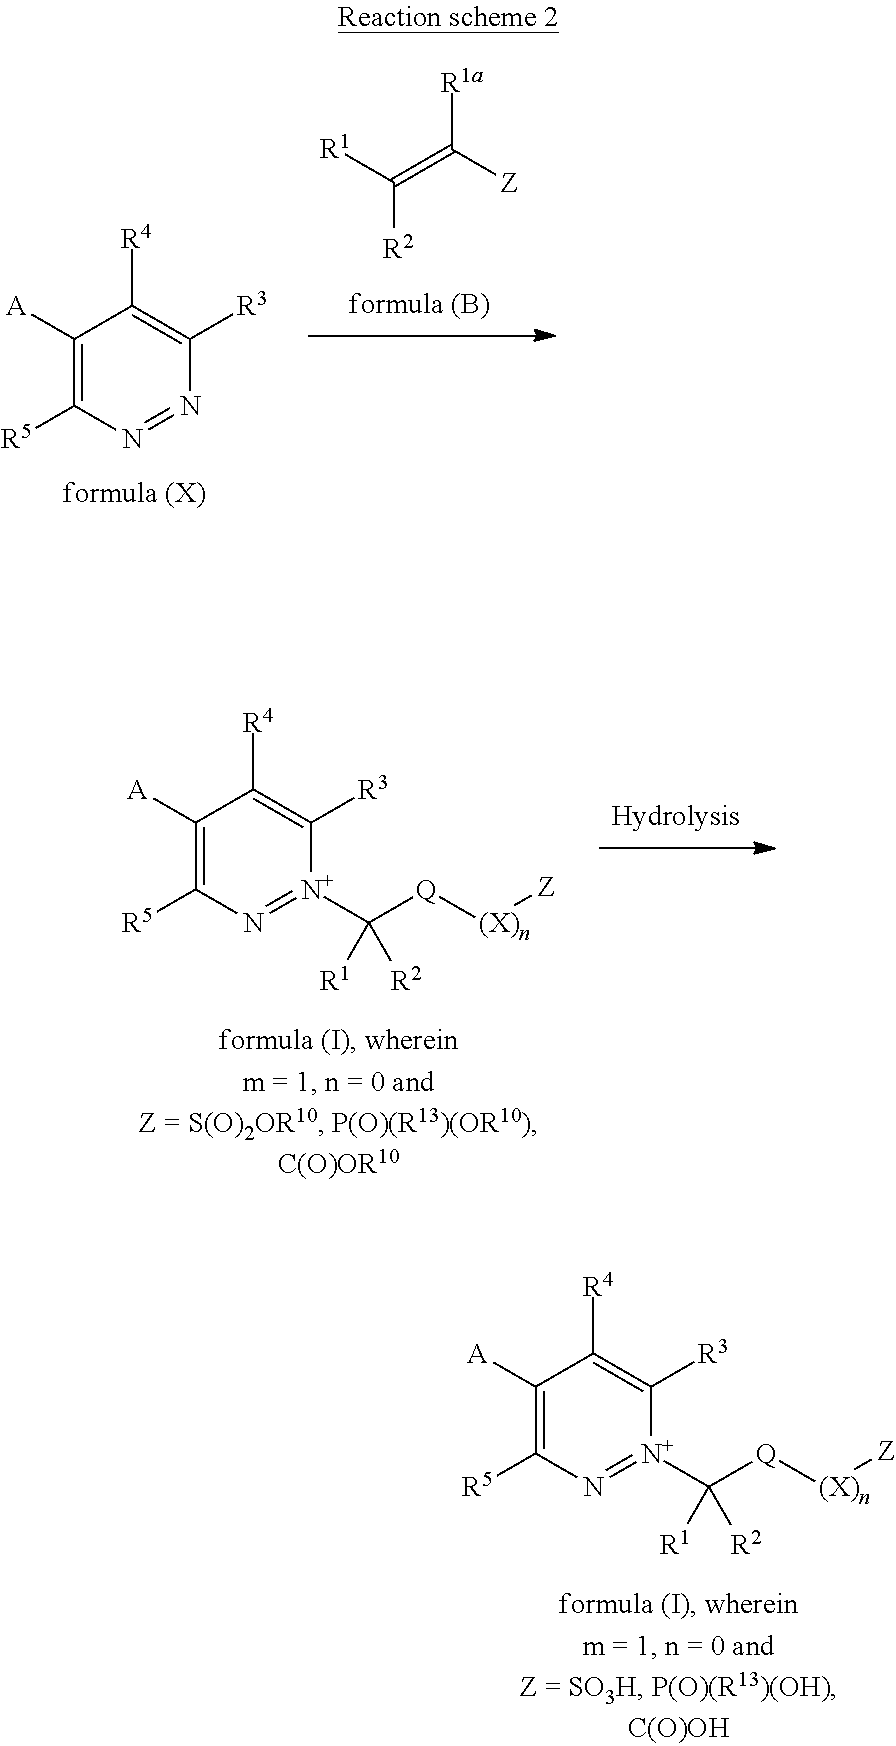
[R1]C(=C([Z])[R1a])[R2].C1([A])=C([R5])N=NC([R3])=C1[R4].C1([A])=C([R5])N=[N+](C([Q][(X)n][Z])([R2])[R1])C([R3])=C1[R4].C1([A])=C([R5])N=[N+](C([Q][(X)n][Z])([R2])[R1])C([R3])=C1[R4]
